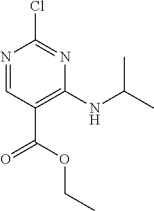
C1(NC(C)C)=C(C(OCC)=O)C=NC(Cl)=N1
